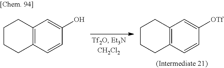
C1CCC2=C(C1)C=C([OTf])C=C2.C1CCC2=C(C1)C=C(O)C=C2
